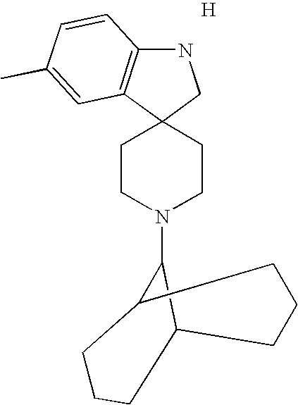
N1C2=C(C3(C1)CCN(C1C4CCCC1CCC4)CC3)C=C(C)C=C2.[H]
